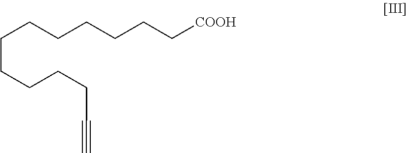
C(CCCCC#C)CCCCCC[COOH]
